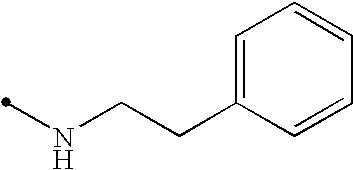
C1=C(CCNC)C=CC=C1
